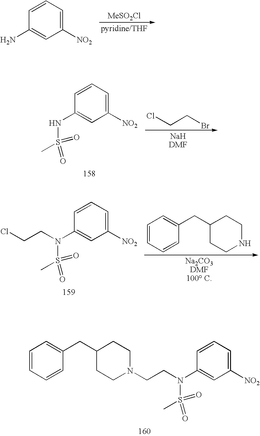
[MeSO2Cl].C1([NO2])=CC=CC(N)=C1.C1([NO2])=CC=CC(NS(C)(=O)=O)=C1.ClCCBr.C1([NO2])=CC=CC(N(S(C)(=O)=O)CCCl)=C1.C1=CC=CC(CC2CCNCC2)=C1.C1=CC=CC(CC2CCN(CCN(C3=CC([NO2])=CC=C3)S(C)(=O)=O)CC2)=C1
